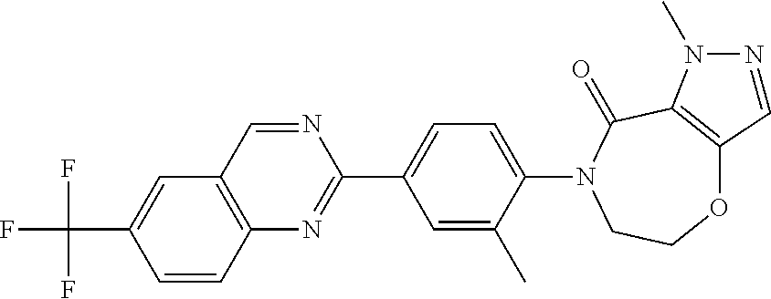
O1C2=C(C(=O)N(C3=CC=C(C4=NC5=C(C=C(C(F)(F)F)C=C5)C=N4)C=C3C)CC1)N(C)N=C2
